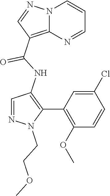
N12C(=C(C(NC3=C(C4=C(OC)C=CC(Cl)=C4)N(CCOC)N=C3)=O)C=N1)N=CC=C2
